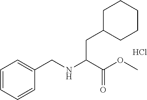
C1=CC=C(CNC(C(OC)=O)CC2CCCCC2)C=C1.Cl
